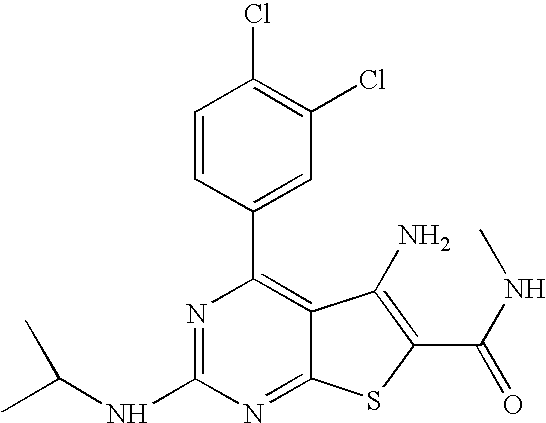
C1=CC(C2=C3C(=NC(NC(C)C)=N2)SC(C(NC)=O)=C3N)=CC(Cl)=C1Cl
